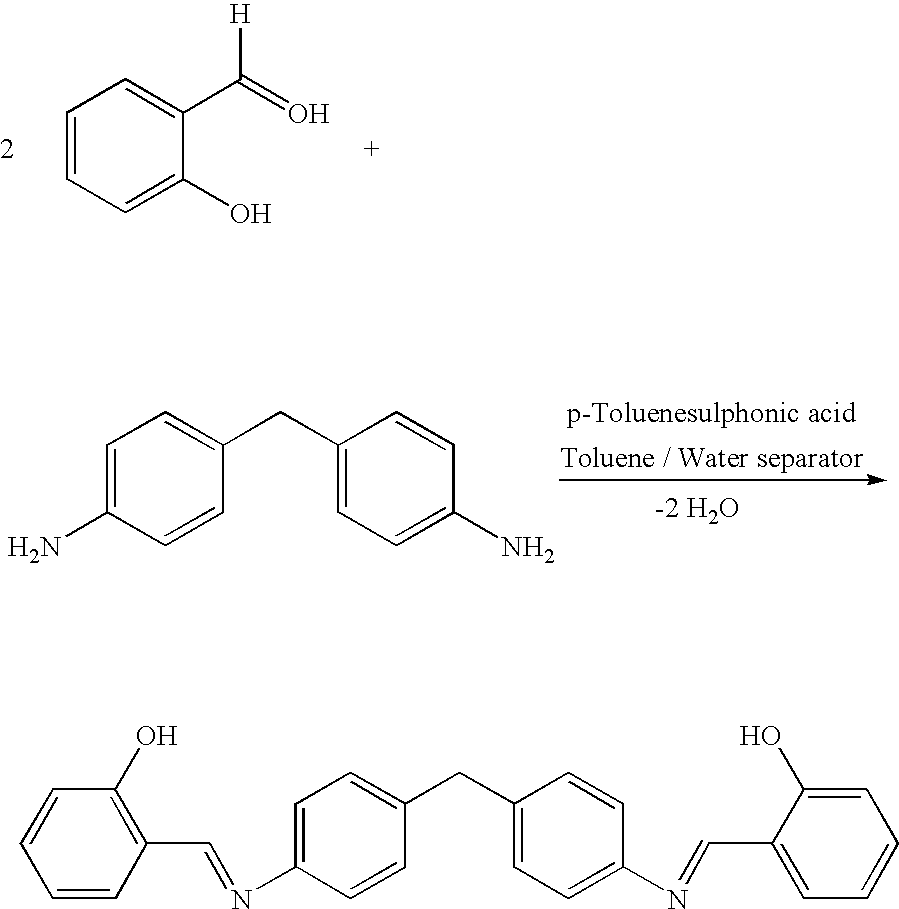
C1=CC=C(O)C(C(=O)[H])=C1.C1(CC2=CC=C(N)C=C2)=CC=C(N)C=C1.C1(CC2=CC=C(N=CC3=C(O)C=CC=C3)C=C2)=CC=C(N=CC2=CC=CC=C2O)C=C1
